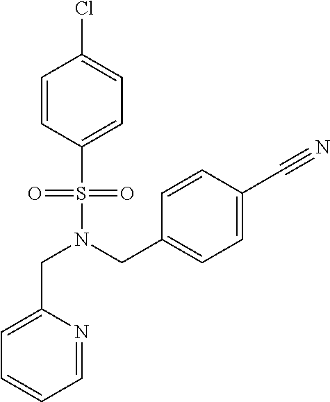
C1=CC(S(=O)(=O)N(CC2=CC=CC=N2)CC2=CC=C(C#N)C=C2)=CC=C1Cl
